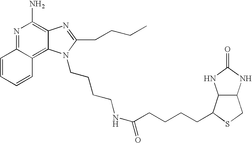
C1=CC=CC2=C3C(=C(N)N=C12)N=C(CCCC)N3CCCCNC(CCCCC1C2C(CS1)NC(=O)N2)=O
